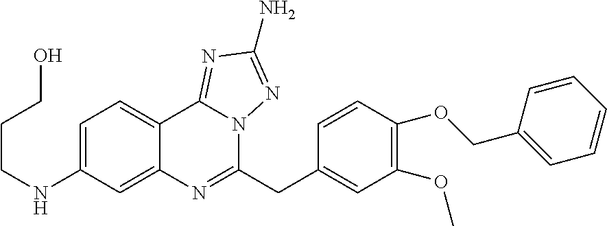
C(CNC1=CC=C2C(=C1)N=C(CC1=CC(OC)=C(OCC3=CC=CC=C3)C=C1)N1C2=NC(N)=N1)CO
